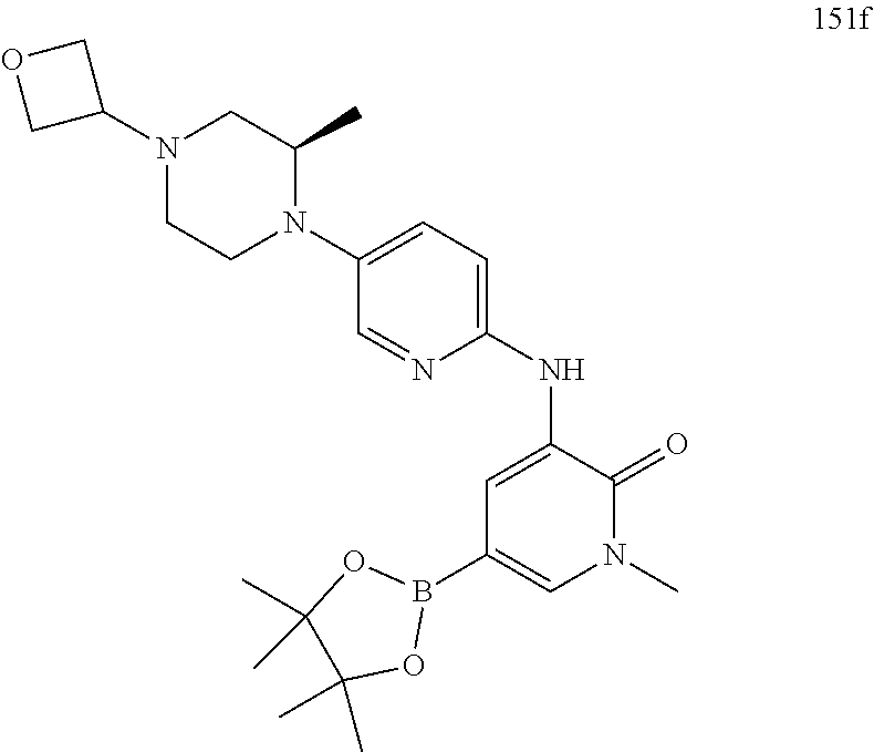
C1=C(NC2=CC=C(N3C(C)CN(C4COC4)CC3)C=N2)C(=O)N(C)C=C1B1OC(C)(C)C(C)(C)O1
